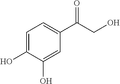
C1=C(O)C(O)=CC(C(CO)=O)=C1
